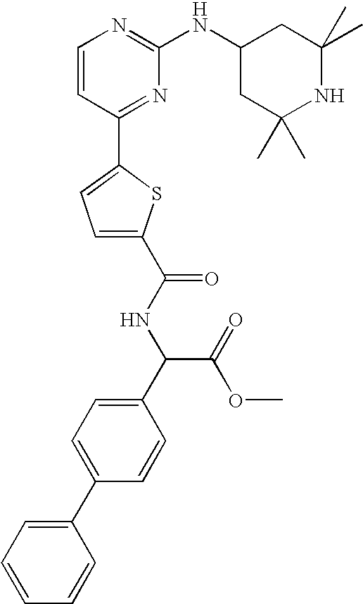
C1=CC(C2=CC=C(C(NC(C3=CC=C(C4=CC=CC=C4)C=C3)C(OC)=O)=O)S2)=NC(NC2CC(C)(C)NC(C)(C)C2)=N1
